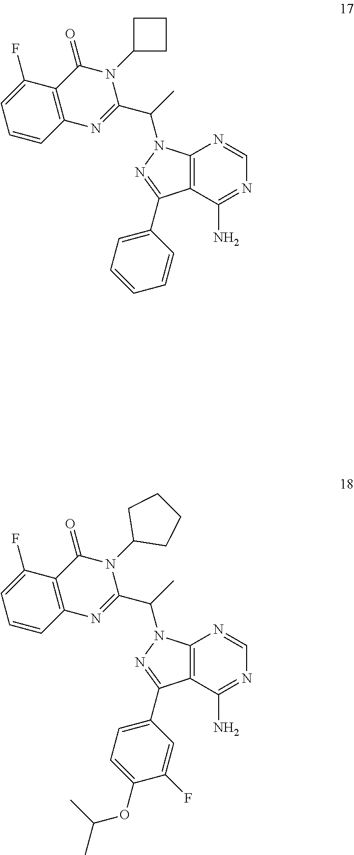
C12=C(C(N)=NC=N1)C(C1=CC=CC=C1)=NN2C(C)C1=NC2=C(C(=O)N1C1CCC1)C(F)=CC=C2.C12=C(C(N)=NC=N1)C(C1=CC=C(OC(C)C)C(F)=C1)=NN2C(C)C1=NC2=C(C(=O)N1C1CCCC1)C(F)=CC=C2
